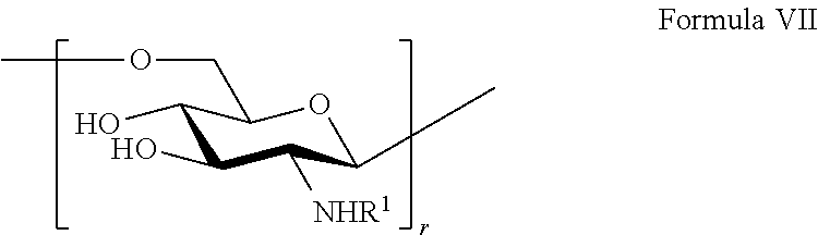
C1(O)C(O)C([NHR1])C(C)OC1COC
